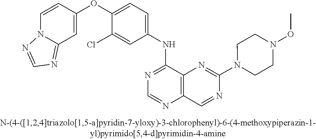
C1(OC2=CC=C(NC3=NC=NC4=C3N=C(N3CCN(OC)CC3)N=C4)C=C2Cl)=CC2=NC=NN2C=C1
